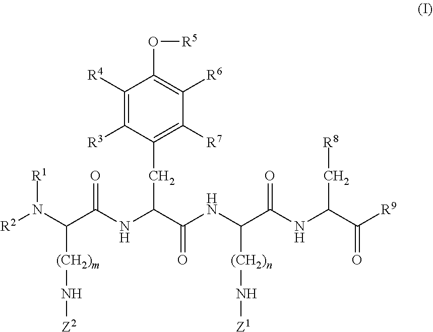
C1([R4])=C([R3])C(CC(NC(C(N([R2])[R1])[(CH2)m]N[Z2])=O)C(NC(C(NC(C([R9])=O)C[R8])=O)[(CH2)n]N[Z1])=O)=C([R7])C([R6])=C1O[R5]
